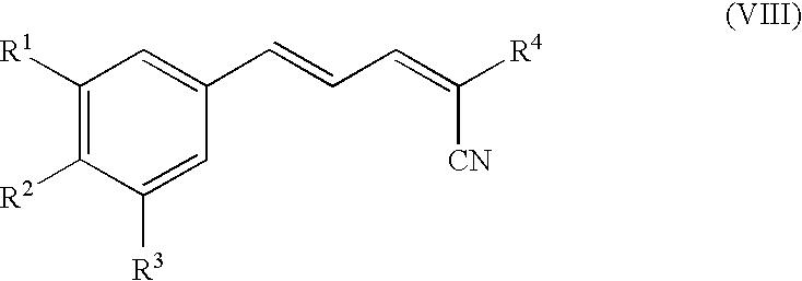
C1([R1])=C([R2])C([R3])=CC(C=CC=C([R4])[CN])=C1
